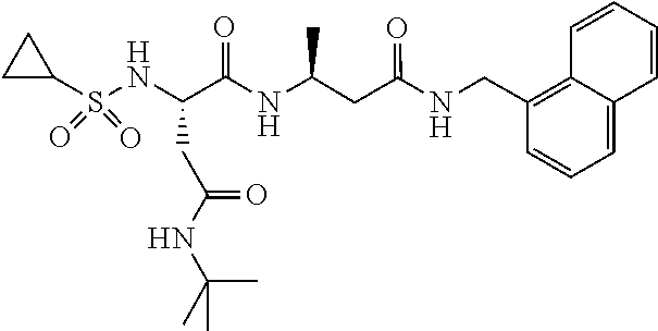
S(=O)(=O)(C1CC1)NC(C(NC(CC(NCC1=C2C=CC=CC2=CC=C1)=O)C)=O)CC(=O)NC(C)(C)C
